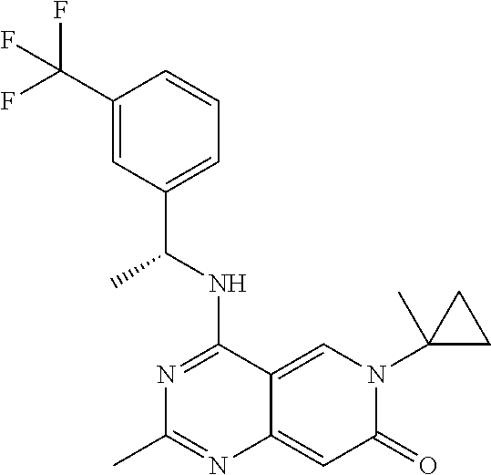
C1(C(F)(F)F)=CC(C(NC2=NC(C)=NC3=CC(=O)N(C4(C)CC4)C=C23)C)=CC=C1
